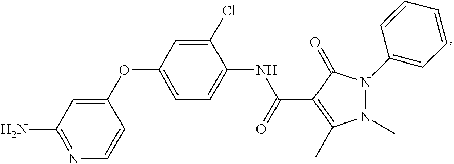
C1(OC2=CC=C(NC(C3=C(C)N(C)N(C4=CC=CC=C4)C3=O)=O)C(Cl)=C2)=CC(N)=NC=C1
